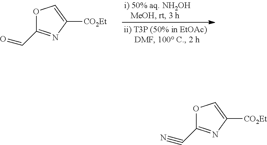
O1C(C=O)=NC([CO2Et])=C1.O1C(C#N)=NC([CO2Et])=C1
